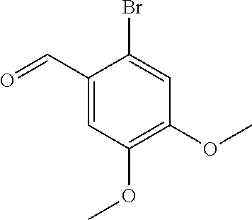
BrC1=CC(OC)=C(OC)C=C1C=O
